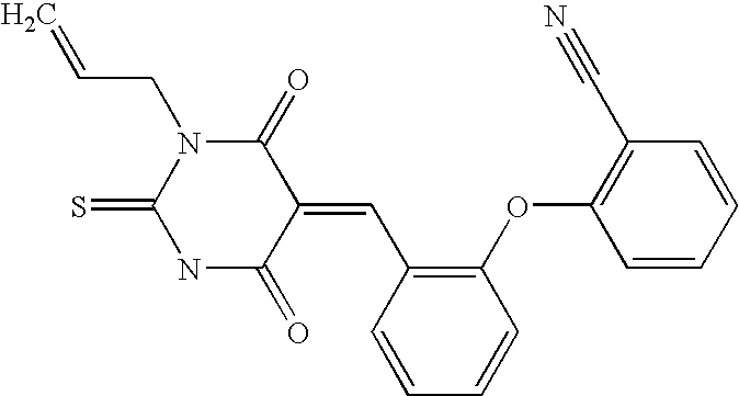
C1(=O)N(CC=C)C(=S)NC(=O)C1=CC1=C(OC2=C(C#N)C=CC=C2)C=CC=C1
